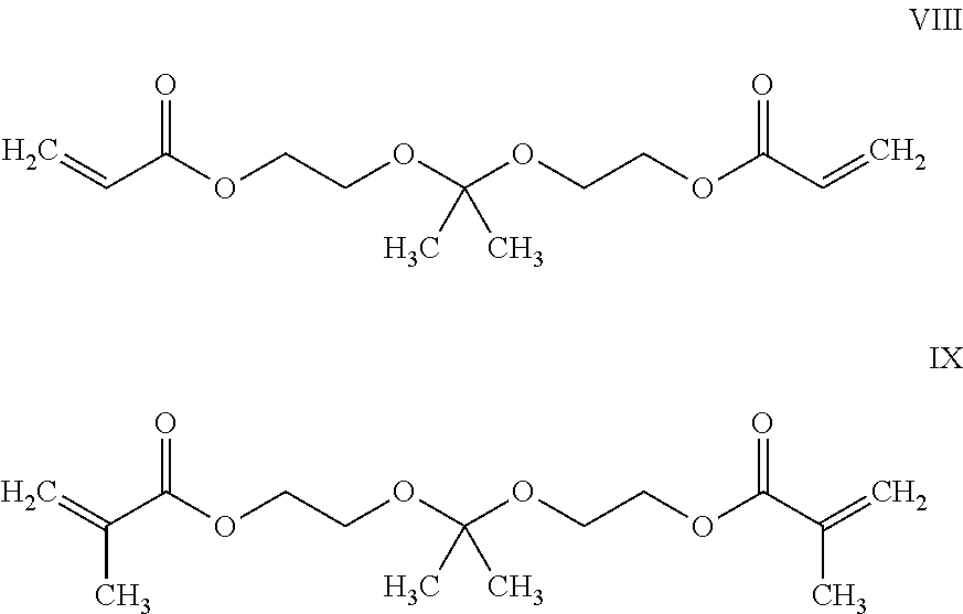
C=CC(=O)OCCOC(OCCOC(=O)C=C)(C)C.C=C(C(=O)OCCOC(OCCOC(=O)C(=C)C)(C)C)C
